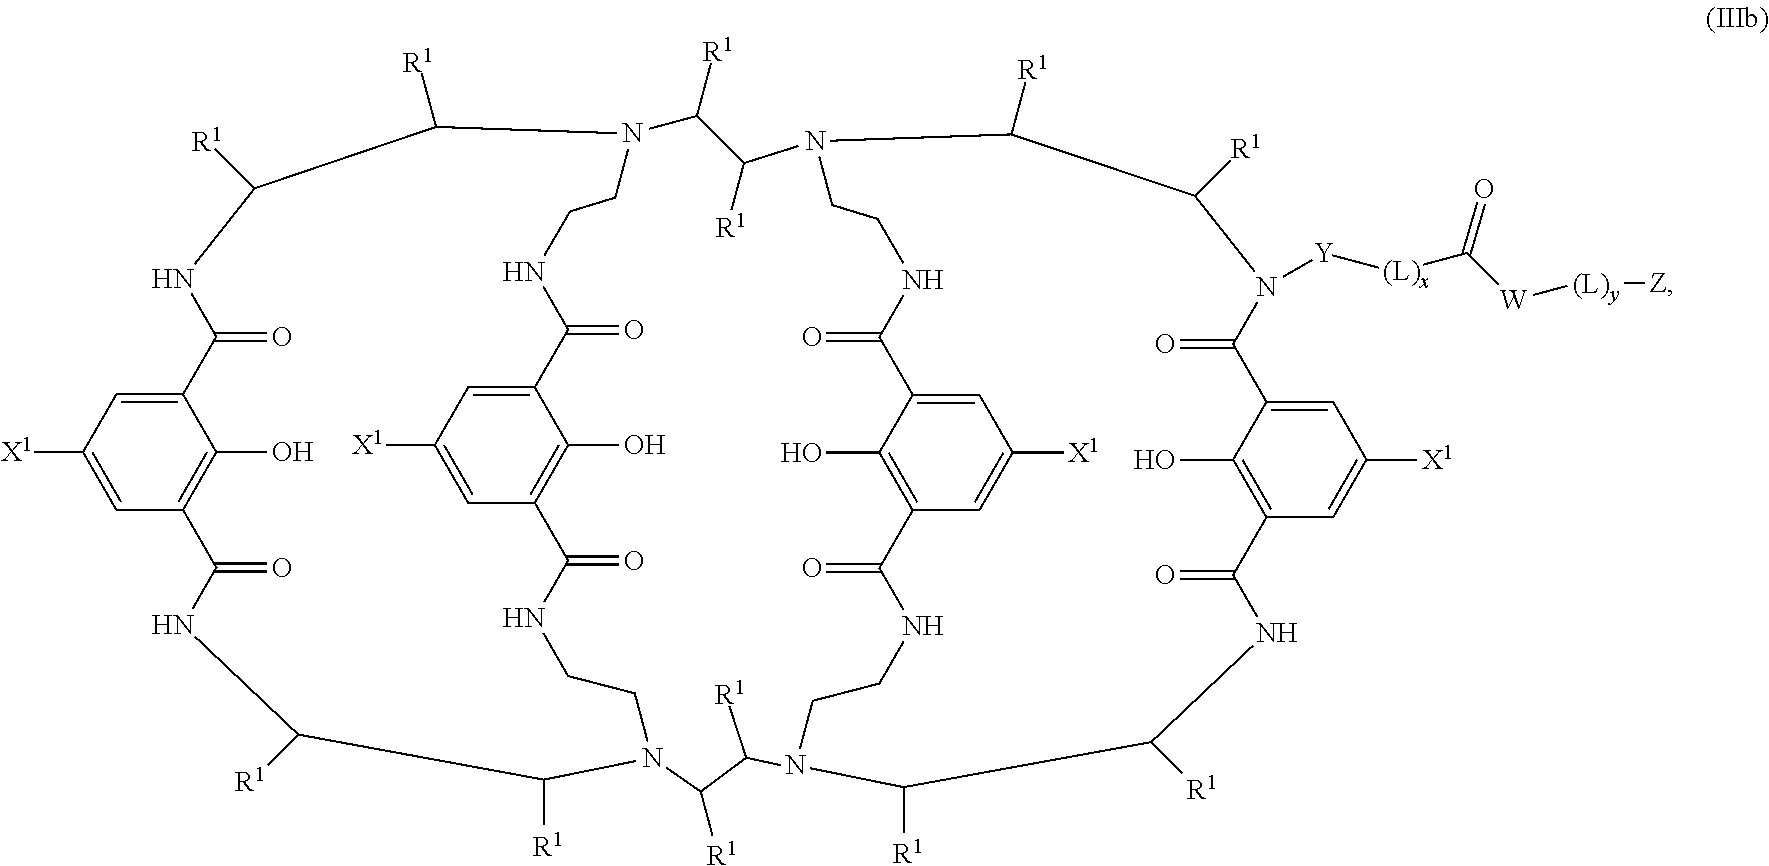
C12=CC([X1])=CC(=C1O)C(=O)NC([R1])C([R1])N1C([R1])C([R1])N3C([R1])C([R1])NC(=O)C4=C(O)C(=CC([X1])=C4)C(=O)N([Y][(L)x]C([W][(L)y][Z])=O)C([R1])C([R1])N(C([R1])C([R1])N(C([R1])C([R1])NC2=O)CCNC(=O)C2=CC([X1])=CC(=C2O)C(=O)NCC1)CCNC(=O)C1=CC([X1])=CC(=C1O)C(=O)NCC3
